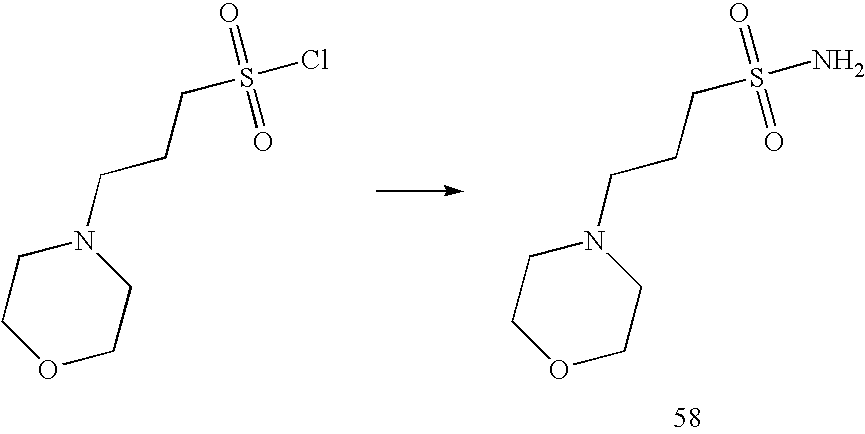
O1CCN(CCCS(N)(=O)=O)CC1.O1CCN(CCCS(Cl)(=O)=O)CC1
